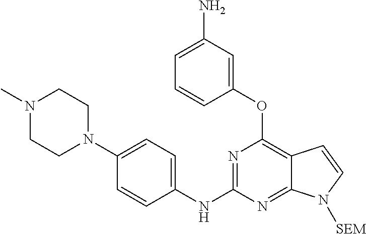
N1=C(NC2=CC=C(N3CCN(C)CC3)C=C2)N=C2C(=C1OC1=CC(N)=CC=C1)C=CN2[SEM]
